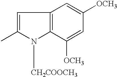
C1=C(C)N([CH2COOCH3])C2=C1C=C([OCH3])C=C2[OCH3]
